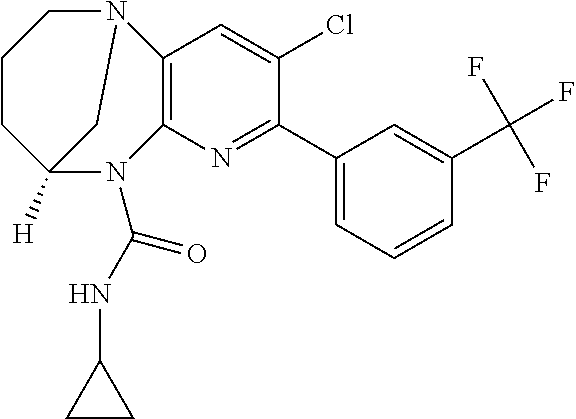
C12([H])N(C(NC3CC3)=O)C3=C(N(CCC1)C2)C=C(Cl)C(C1=CC=CC(C(F)(F)F)=C1)=N3
